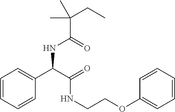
C1=CC=CC(C(C(NCCOC2=CC=CC=C2)=O)NC(=O)C(CC)(C)C)=C1
